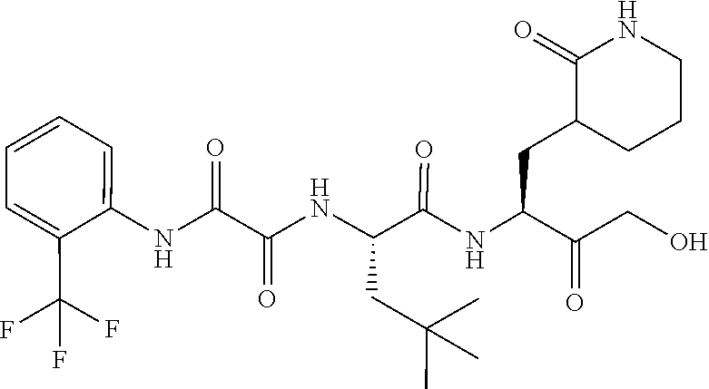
C(C(=O)CO)(CC1C(=O)NCCC1)NC(C(NC(C(NC1=CC=CC=C1C(F)(F)F)=O)=O)CC(C)(C)C)=O
